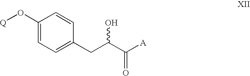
C1(O[Q])=CC=C(CC(C(=O)[A])O)C=C1
